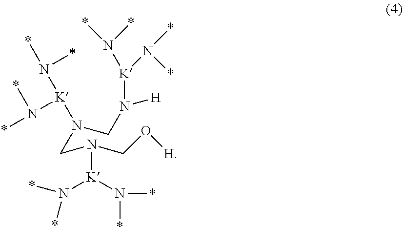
N(CN(CO[H])[K](N(*)*)N(*)*)(CN([H])[K](N(*)*)N(*)*)[K](N(*)*)N(*)*
